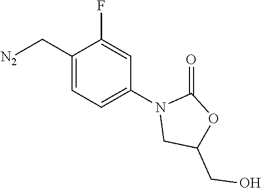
[N2]CC1=CC=C(N2CC(CO)OC2=O)C=C1F
